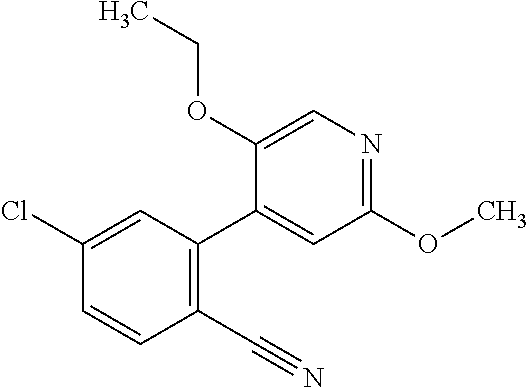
C1(OCC)=CN=C(OC)C=C1C1=C(C#N)C=CC(Cl)=C1
